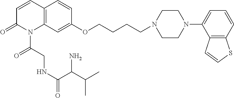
C12=C(C=C(OCCCCN3CCN(C4=CC=CC5=C4C=CS5)CC3)C=C1)N(C(CNC(C(N)C(C)C)=O)=O)C(=O)C=C2
